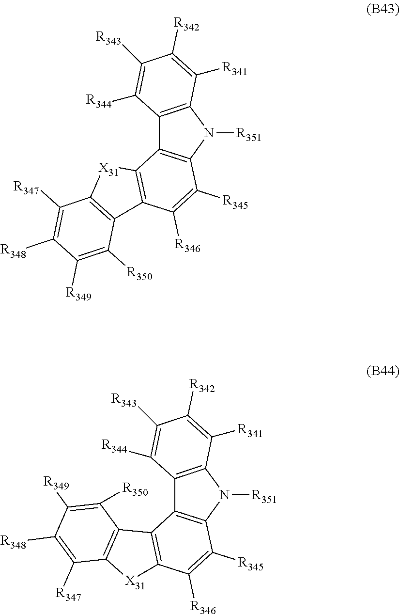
C1([R343])=C([R344])C2=C(C([R341])=C1[R342])N([R351])C1=C2C2=C(C([R346])=C1[R345])C1=C([X31]2)C([R347])=C([R348])C([R349])=C1[R350].C1([R343])=C([R344])C2=C(C([R341])=C1[R342])N([R351])C1=C2C2=C(C([R346])=C1[R345])[X31]C1=C2C([R350])=C([R349])C([R348])=C1[R347]
